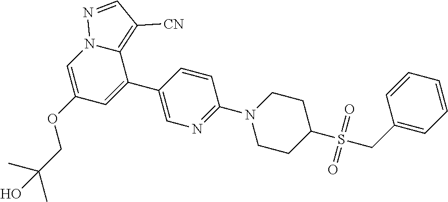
C1(OCC(C)(C)O)=CN2C(=C([CN])C=N2)C(C2=CN=C(N3CCC(S(CC4=CC=CC=C4)(=O)=O)CC3)C=C2)=C1
